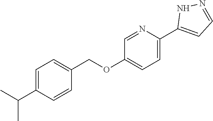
C1=NC(C2=CC=NN2)=CC=C1OCC1=CC=C(C(C)C)C=C1
